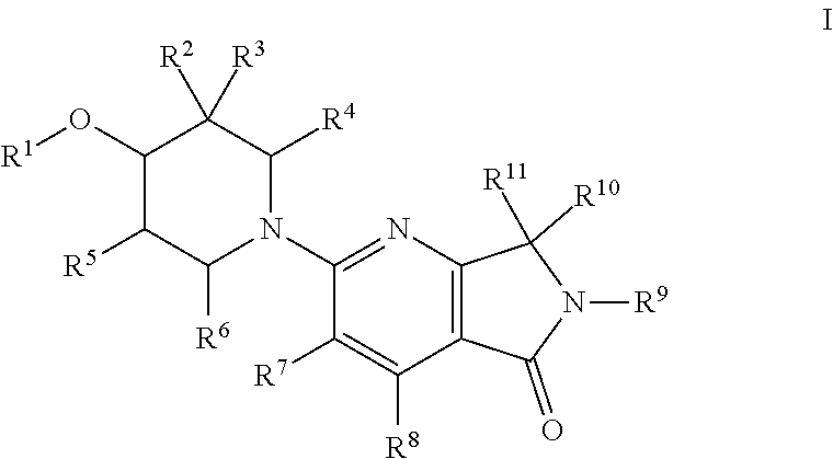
C12=C(N=C(N3C([R4])C([R3])([R2])C(O[R1])C([R5])C3[R6])C([R7])=C1[R8])C([R10])([R11])N([R9])C2=O
